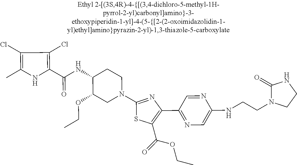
C1(Cl)=C(C)NC(C(=O)NC2C(OCC)CN(C3=NC(C4=NC=C(NCCN5C(=O)NCC5)N=C4)=C(C(=O)OCC)S3)CC2)=C1Cl
